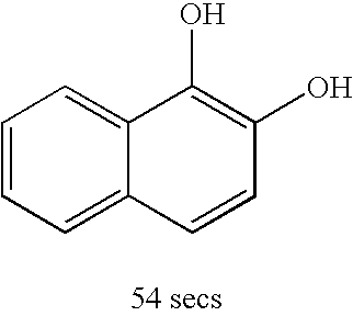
C1=CC=C2C(=C1)C(O)=C(O)C=C2
